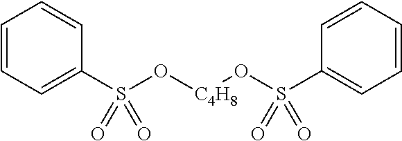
C1=CC=C(S(O[C4H8]OS(C2=CC=CC=C2)(=O)=O)(=O)=O)C=C1
